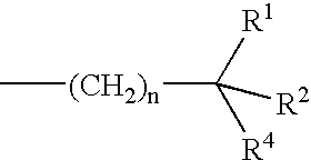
C[(CH2)n]C([R4])([R1])[R2]
